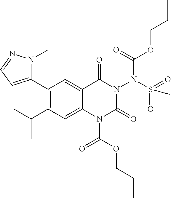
C1(C2=CC=NN2C)=C(C(C)C)C=C2C(=C1)C(=O)N(N(S(=O)(=O)C)C(=O)OCCC)C(=O)N2C(OCCC)=O
